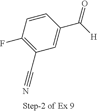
C1=CC(F)=C(C#N)C=C1C([H])=O
